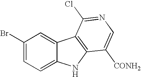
C1(Br)=CC=C2C(=C1)C1=C(N2)C([CONH2])=CN=C1Cl
